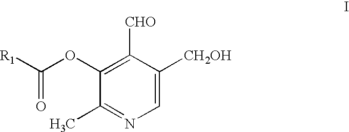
C1([CHO])=C(OC([R1])=O)C(C)=NC=C1[CH2OH]
